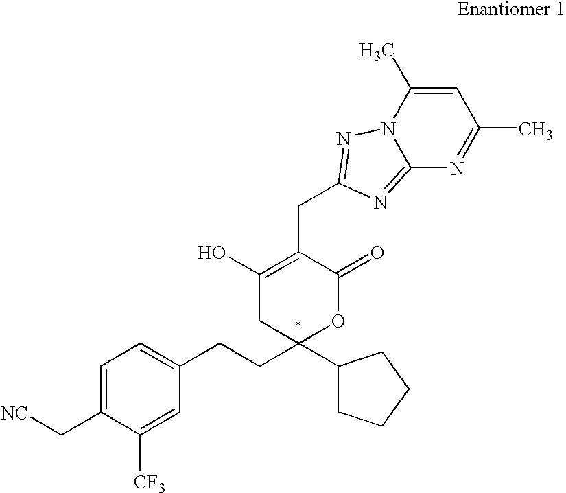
[NC]CC1=CC=C(CCC2(C3CCCC3)OC(=O)C(CC3=NN4C(C)=CC(C)=NC4=N3)=C(O)C2)C=C1[CF3]
